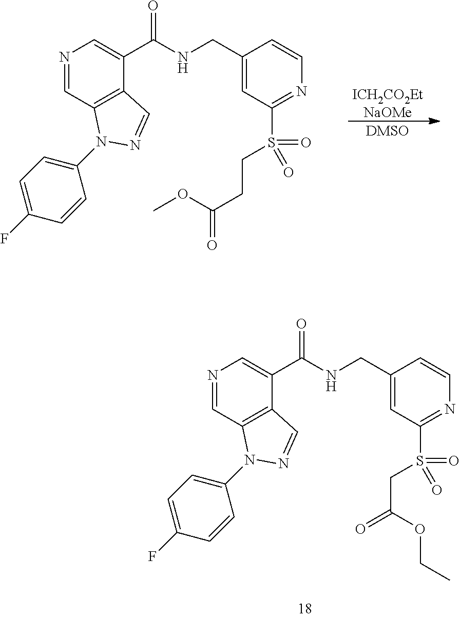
N1=CC2=C(C(C(NCC3=CC(S(=O)(=O)CCC(=O)OC)=NC=C3)=O)=C1)C=NN2C1=CC=C(F)C=C1.[DMSO].[ICH2CO2EtNaOMe].N1=CC2=C(C(C(NCC3=CC(S(=O)(=O)CC(=O)OCC)=NC=C3)=O)=C1)C=NN2C1=CC=C(F)C=C1
